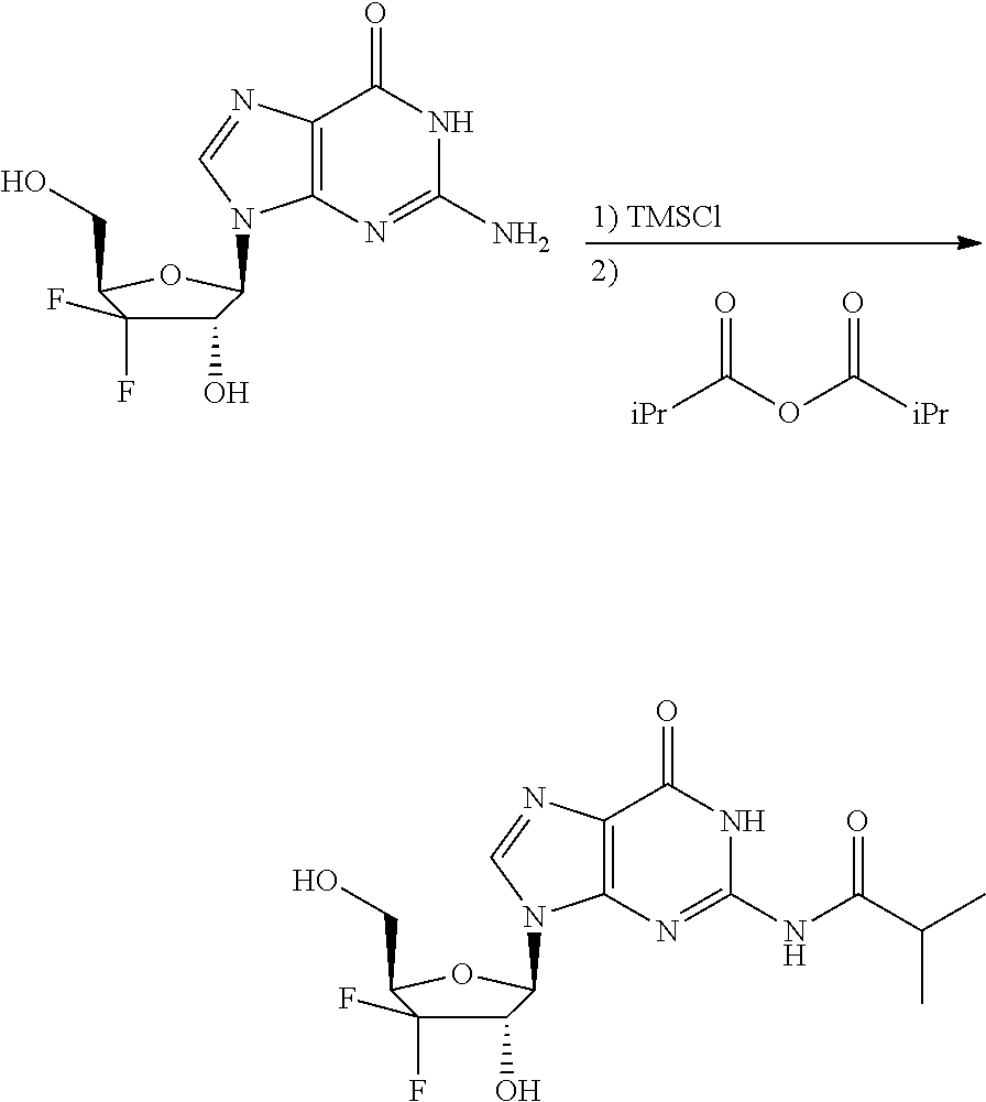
C12=C(N=C(NC(=O)C(C)C)NC1=O)N(C1C(O)C(F)(F)C(CO)O1)C=N2.C12=C(N=C(N)NC1=O)N(C1C(O)C(F)(F)C(CO)O1)C=N2.[1) TMSCl].[iPr]C(=O)OC(=O)[iPr]
